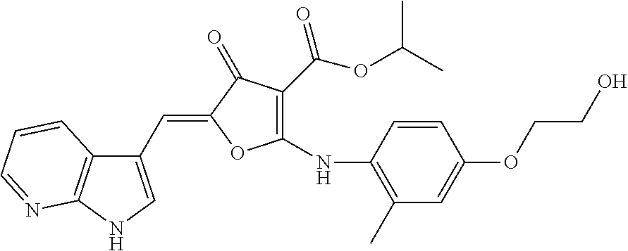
C(=C1C(=O)C(C(OC(C)C)=O)=C(NC2=C(C)C=C(OCCO)C=C2)O1)C1=CNC2=C1C=CC=N2
